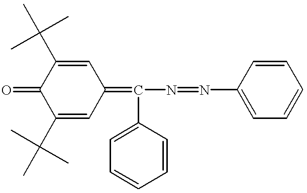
C1(C(C)(C)C)=CC(=C(N=NC2=CC=CC=C2)C2=CC=CC=C2)C=C(C(C)(C)C)C1=O
